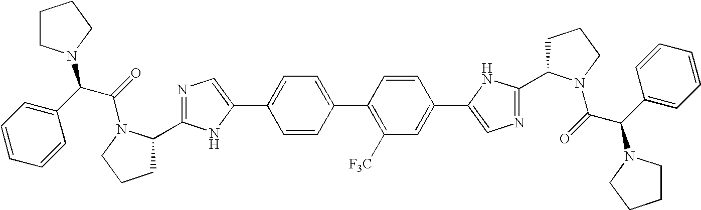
C1C(C2=NC=C(C3=CC=C(C4=C([F3C])C=C(C5=CN=C(C6CCCN6C(=O)C(C6=CC=CC=C6)N6CCCC6)N5)C=C4)C=C3)N2)N(C(C(C2=CC=CC=C2)N2CCCC2)=O)CC1
